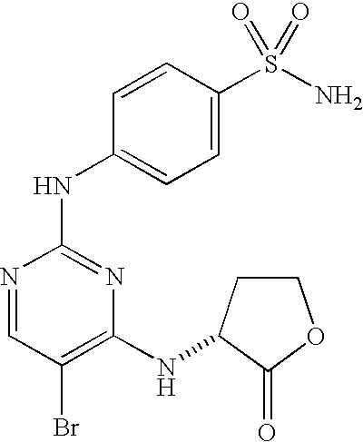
N1=CC(Br)=C(NC2CCOC2=O)N=C1NC1=CC=C(S(N)(=O)=O)C=C1
